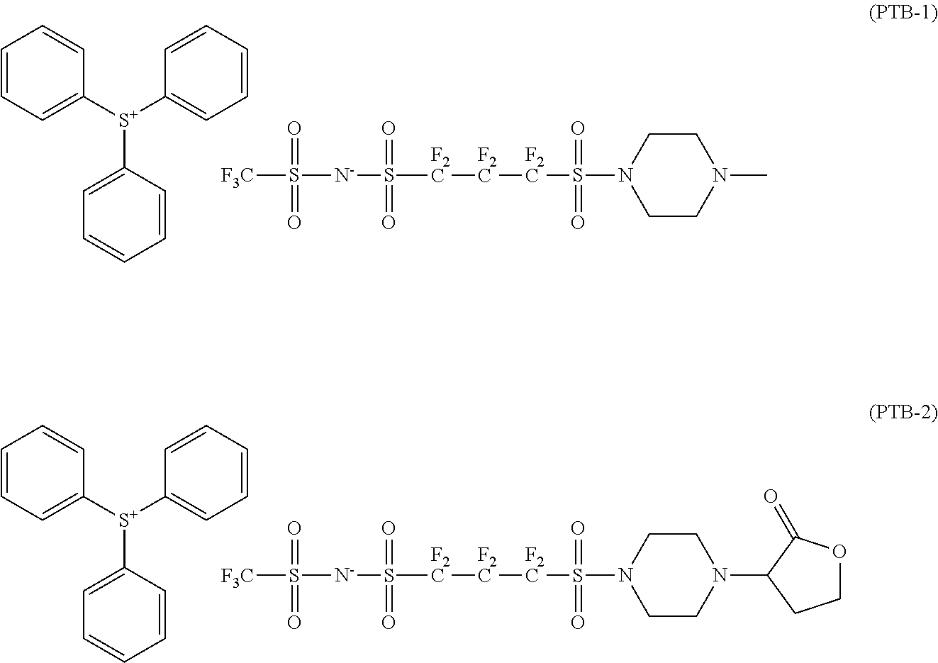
C1=CC=C([S+](C2=CC=CC=C2)C2=CC=CC=C2)C=C1.[F3C]S([N-]S(=O)(=O)[F2C][F2C][F2C]S(=O)(=O)N1CCN(C)CC1)(=O)=O.C1=CC=C([S+](C2=CC=CC=C2)C2=CC=CC=C2)C=C1.[F3C]S([N-]S(=O)(=O)[F2C][F2C][F2C]S(=O)(=O)N1CCN(C2CCOC2=O)CC1)(=O)=O
